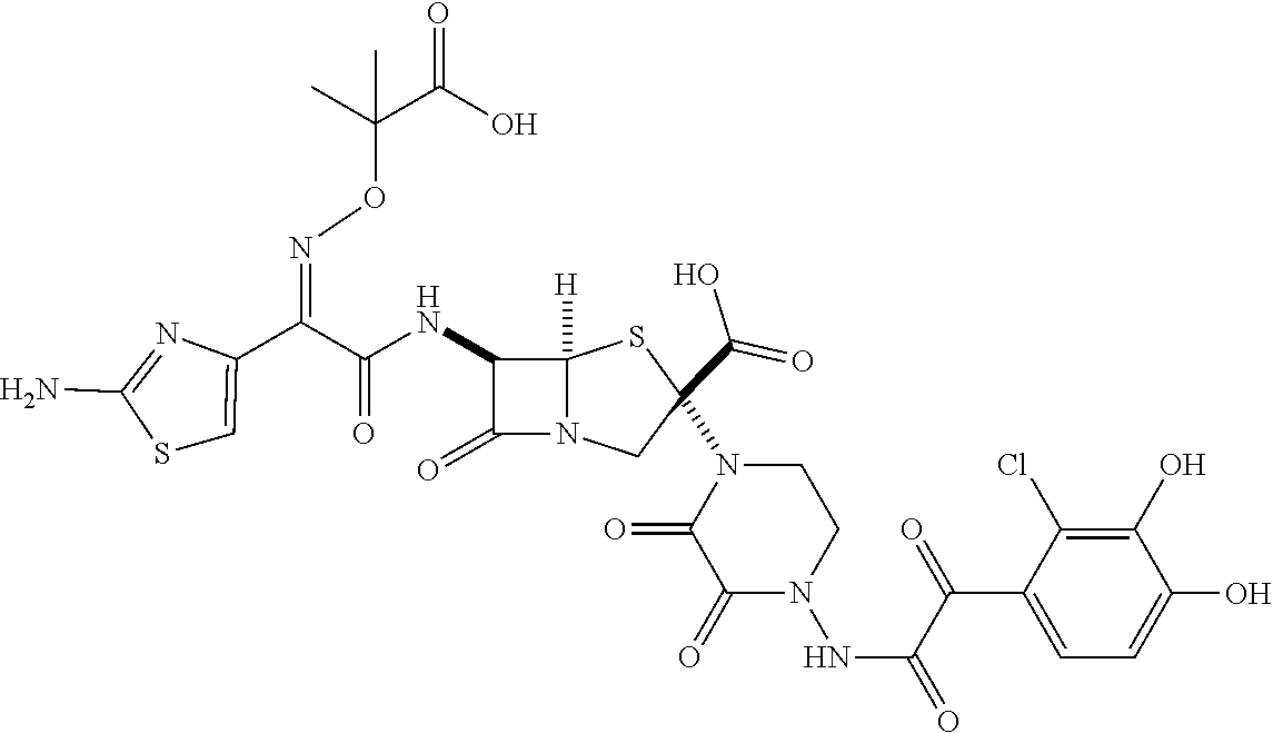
C(=O)(NC1C(=O)N2C1([H])SC(C(O)=O)(N1CCN(NC(C(=O)C3=CC=C(O)C(O)=C3Cl)=O)C(=O)C1=O)C2)C(C1=CSC(N)=N1)=NOC(C(O)=O)(C)C
